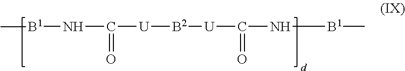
[B1](NC([U][B2][U]C(N[B1]C)=O)=O)C
